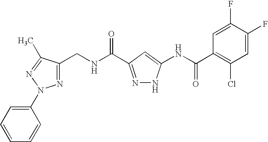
C(NC(=O)C1=NNC(NC(C2=C(Cl)C=C(F)C(F)=C2)=O)=C1)C1=NN(C2=CC=CC=C2)N=C1C
